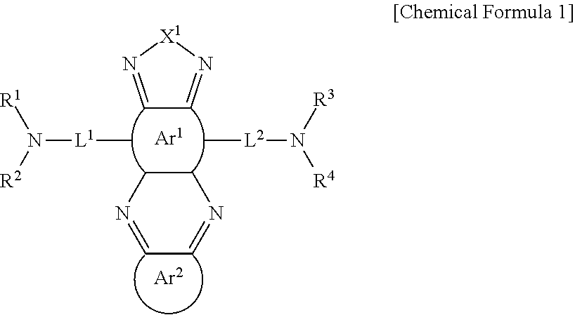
C1=N[X1]N=C1.C1=NCCN=C1.C[L2]N([R4])[R3].C[L1]N([R1])[R2]
